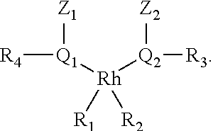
[R4][Q1]([Rh]([Q2]([R3])[Z2])([R1])[R2])[Z1]
